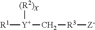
[Y]([R1])([(R2)X])C[R3][Z-]
